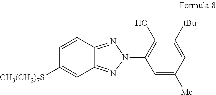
C1=CC2=NN(C3=C(O)C([tBu])=CC([Me])=C3)N=C2C=C1[CH3(CH2)7S]
